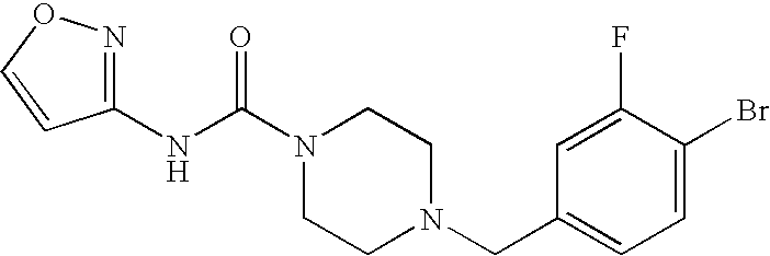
N(C(N1CCN(CC2=CC=C(Br)C(F)=C2)CC1)=O)C1=NOC=C1
